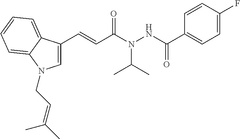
C1=CC(F)=CC=C1C(NN(C(C=CC1=CN(CC=C(C)C)C2=CC=CC=C12)=O)C(C)C)=O
